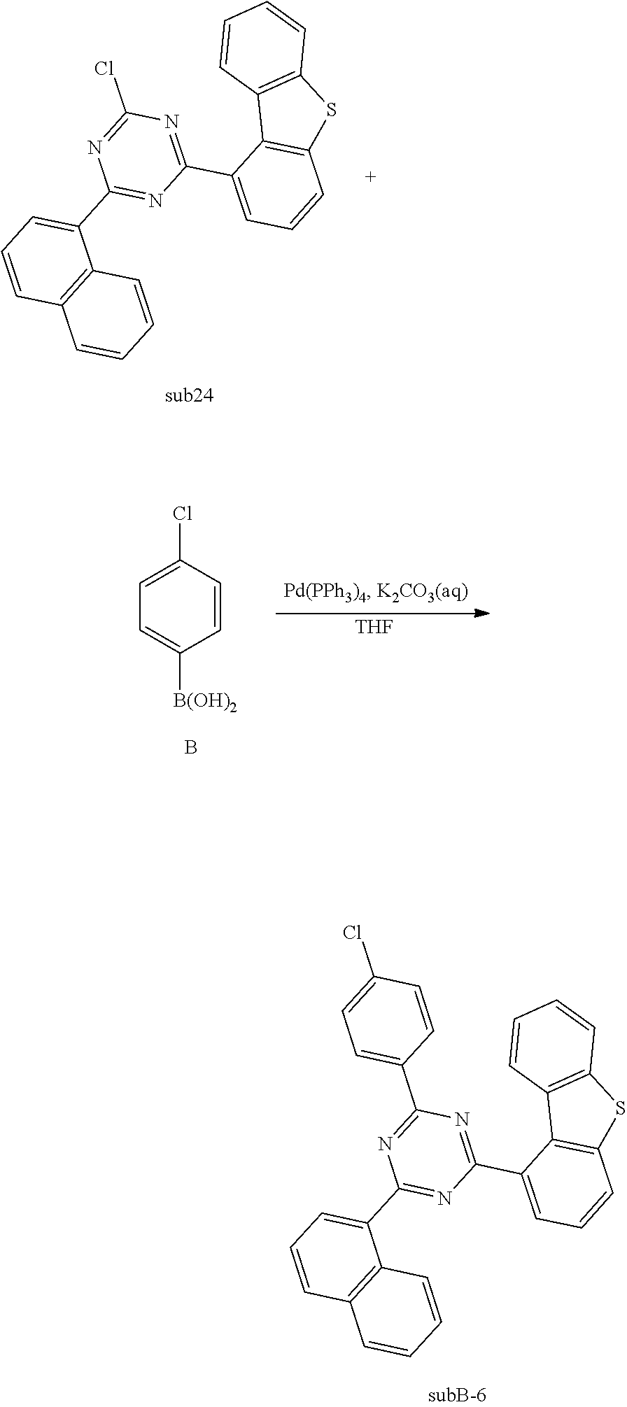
[THF].C1(Cl)=CC=C([B(OH)2])C=C1.B.C1(C2=CC=CC3=C2C=CC=C3)=NC(C2=CC=CC3=C2C2=C(S3)C=CC=C2)=NC(Cl)=N1.C1(C2=CC=CC3=C2C=CC=C3)=NC(C2=CC=CC3=C2C2=C(S3)C=CC=C2)=NC(C2=CC=C(Cl)C=C2)=N1
